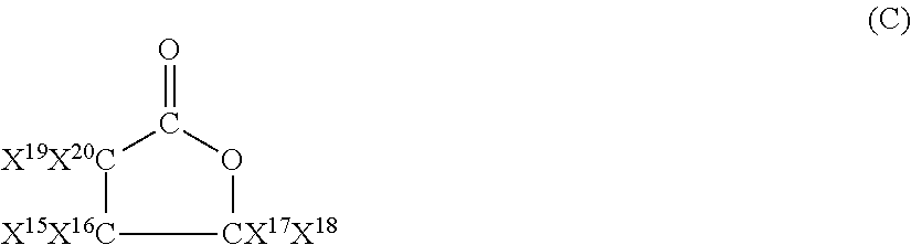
[X15X16C]1[CX17X18]OC(=O)[X19X20C]1
